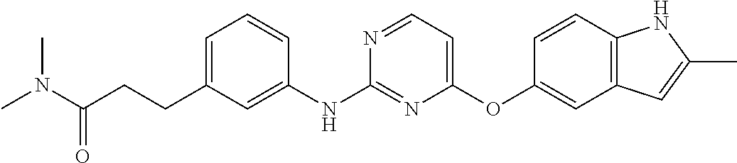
C1=C(CCC(N(C)C)=O)C=C(NC2=NC(OC3=CC4=C(C=C3)NC(C)=C4)=CC=N2)C=C1
